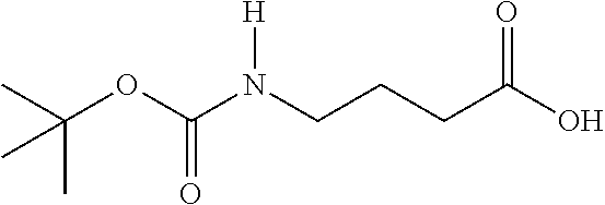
OC(CCCN(C(OC(C)(C)C)=O)[H])=O
